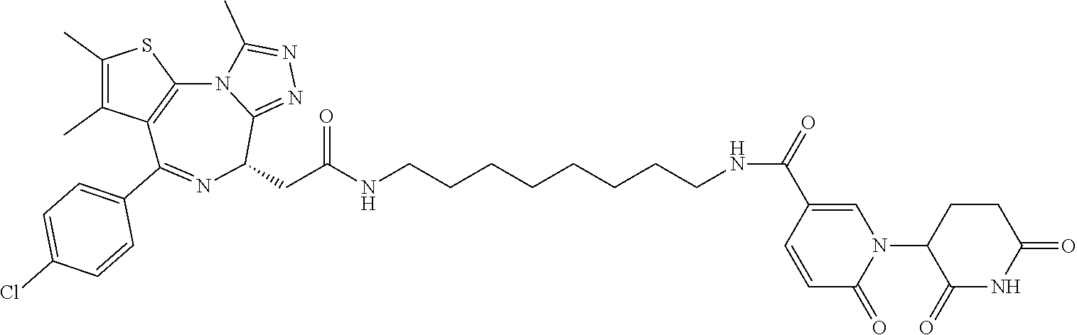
C1(C)=C(C)C2=C(S1)N1C(=NN=C1C)C(CC(NCCCCCCCCNC(=O)C1=CN(C3C(=O)NC(=O)CC3)C(=O)C=C1)=O)N=C2C1=CC=C(Cl)C=C1
